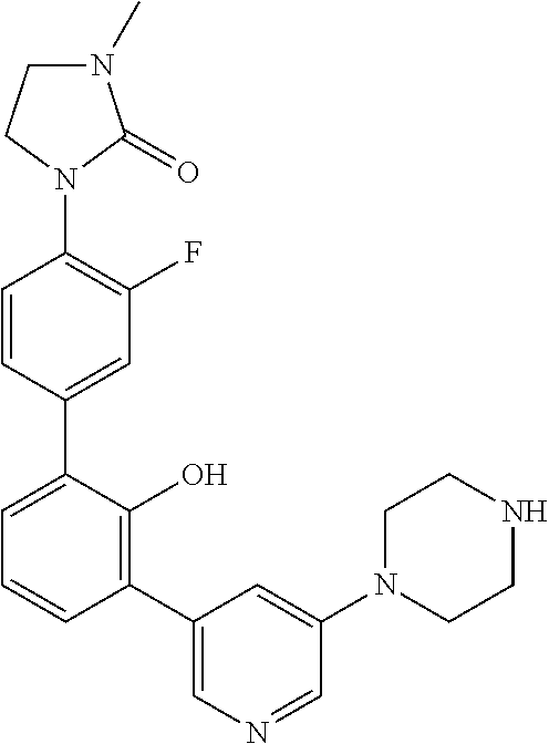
C1=CC(C2=CC=CC(C3=CN=CC(N4CCNCC4)=C3)=C2O)=CC(F)=C1N1C(=O)N(C)CC1
